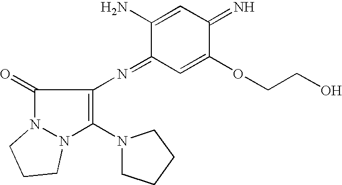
C1(=O)N2N(C(N3CCCC3)=C1N=C1C=C(OCCO)C(=N)C=C1N)CCC2
